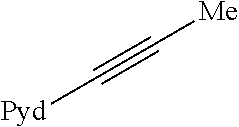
[Pyd]C#C[Me]
